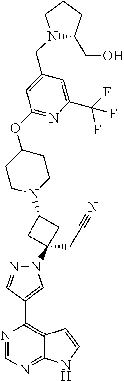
N1=CN=C2C(=C1C1=CN(C3(CC#N)CC(N4CCC(OC5=NC(C(F)(F)F)=CC(CN6C(CO)CCC6)=C5)CC4)C3)N=C1)C=CN2
